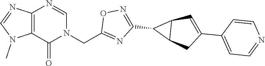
C12=C(C(=O)N(CC3=NC(C4C5C4C=C(C4=CC=NC=C4)C5)=NO3)C=N1)N(C)C=N2
